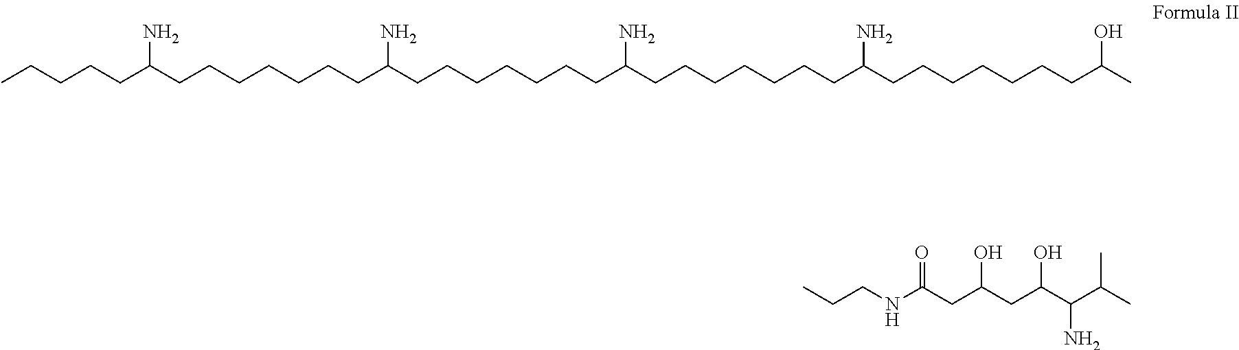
CCCCCC(CCCCCCCC(CCCCCCCC(CCCCCCCC(CCCCCCCC(C)O)N)N)N)N.C(C)CNC(CC(CC(C(C(C)C)N)O)O)=O
